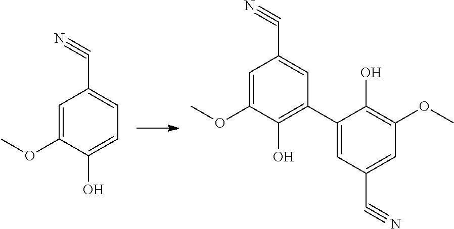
C1=C(OC)C(O)=CC=C1C#N.C1=C(OC)C(O)=C(C2=CC(C#N)=CC(OC)=C2O)C=C1C#N
